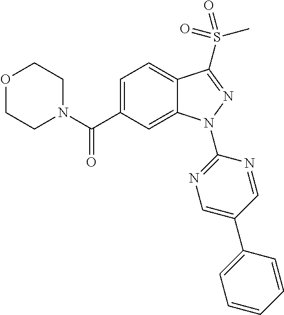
C12=CC=C(C(N3CCOCC3)=O)C=C1N(C1=NC=C(C3=CC=CC=C3)C=N1)N=C2S(C)(=O)=O
